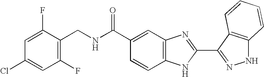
C1(C(NCC2=C(F)C=C(Cl)C=C2F)=O)=CC2=C(C=C1)NC(C1=NNC3=C1C=CC=C3)=N2
